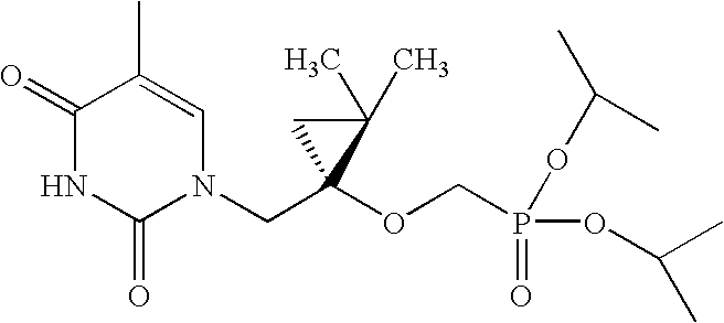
N1(CC2(OCP(OC(C)C)(=O)OC(C)C)C(C)(C)C2)C=C(C)C(=O)NC1=O
